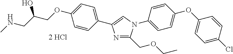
N1=C(COCC)N(C2=CC=C(OC3=CC=C(Cl)C=C3)C=C2)C=C1C1=CC=C(OCC(CNC)O)C=C1
